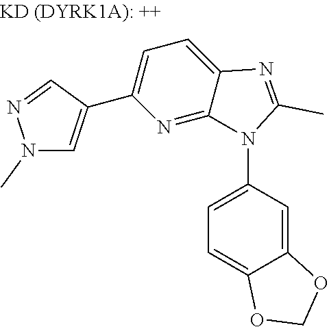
C1=C(N2C3=NC(C4=CN(C)N=C4)=CC=C3N=C2C)C=C2C(=C1)OCO2
